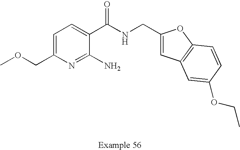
C1=C(COC)N=C(N)C(C(NCC2=CC3=C(O2)C=CC(OCC)=C3)=O)=C1
